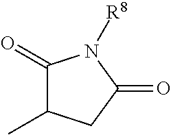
C1(=O)C(C)CC(=O)N1[R8]
